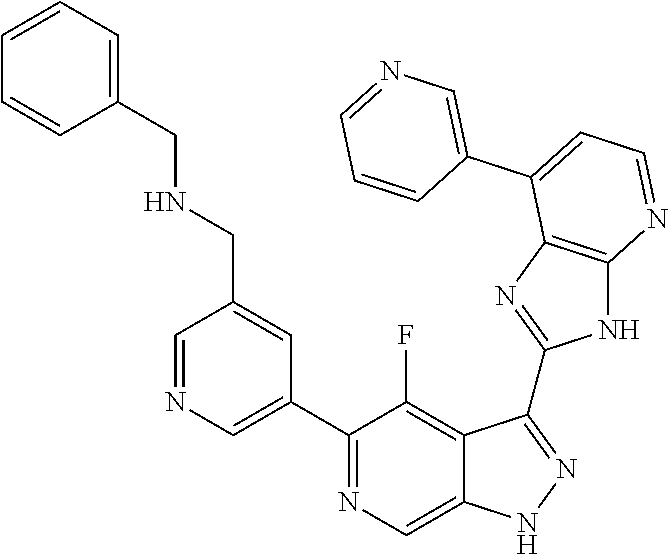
C1=NC=C(C2=NC=C3C(=C2F)C(C2=NC4=C(N2)N=CC=C4C2=CN=CC=C2)=NN3)C=C1CNCC1=CC=CC=C1
